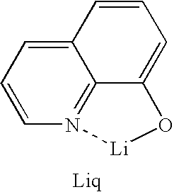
C12=CC=CN3=C1C(=CC=C2)O[Li]3
